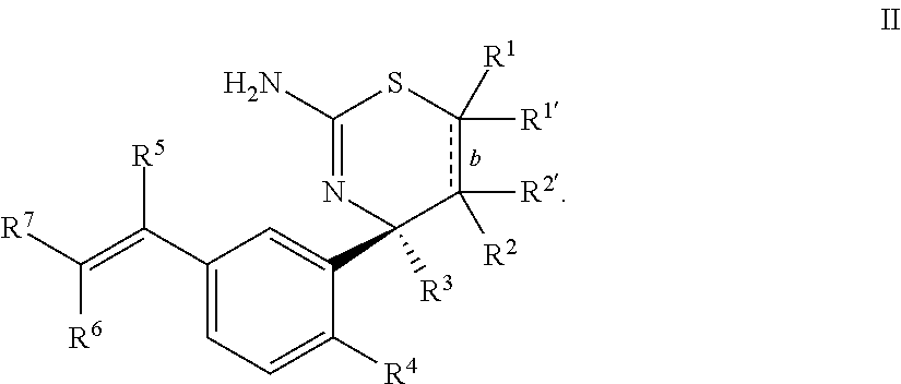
C1(C(=C([R7])[R6])[R5])=CC=C([R4])C(C2([R3])N=C(N)Sc([R1])([R1])c2([R2])[R2])=C1
